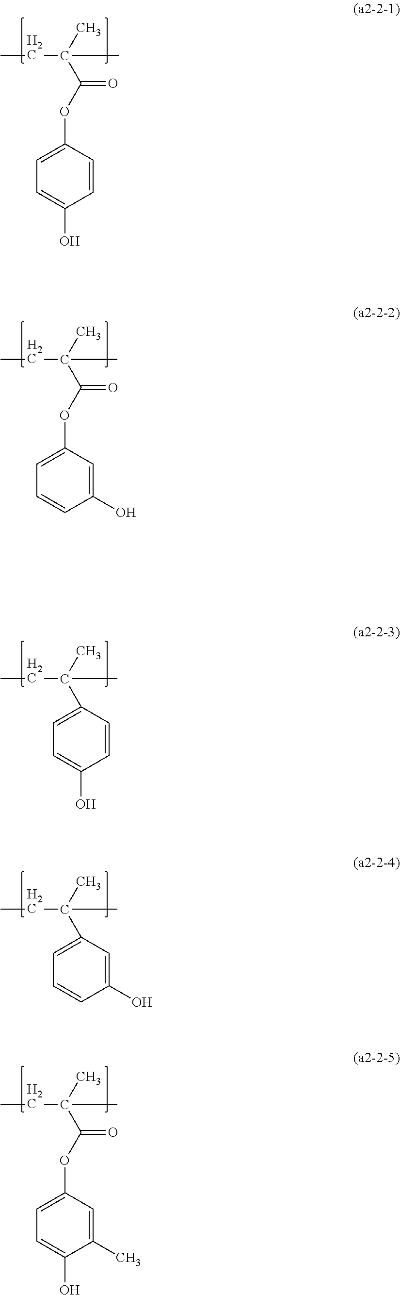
C1(OC(=O)C(CC)(C)C)=CC=C(O)C=C1.C1(OC(=O)C(CC)(C)C)=CC=CC(O)=C1.C1(C(CC)(C)C)=CC=C(O)C=C1.C1(C(CC)(C)C)=CC=CC(O)=C1.C1(OC(=O)C(CC)(C)C)=CC=C(O)C(C)=C1
